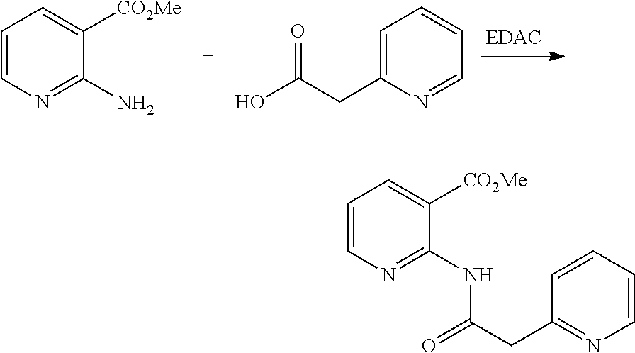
C1=CN=C(N)C([CO2Me])=C1.C1=C(CC(O)=O)N=CC=C1.C1=CC=CN=C1CC(=O)NC1=NC=CC=C1[CO2Me]
